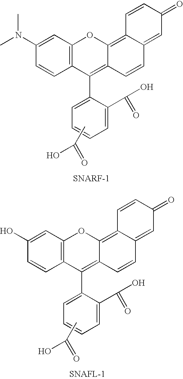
C1=C(N(C)C)C=CC2=C1OC1=C3C(=CC(=O)C=C3)C=CC1=C2C1=CC=CC=C1C(O)=O.CC(=O)O.C1=C(O)C=CC2=C1OC1=C3C(=CC(=O)C=C3)C=CC1=C2C1=CC=CC=C1C(O)=O.CC(=O)O
